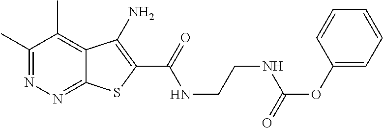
C1(C)=NN=C2C(=C1C)C(N)=C(C(=O)NCCNC(OC1=CC=CC=C1)=O)S2
